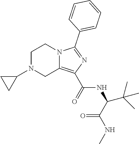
C1(N2CC3=C(C(=O)NC(C(C)(C)C)C(NC)=O)N=C(C4=CC=CC=C4)N3CC2)CC1
